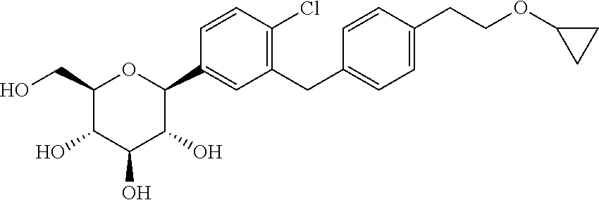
C1(CO)C(O)C(O)C(O)C(C2=CC(CC3=CC=C(CCOC4CC4)C=C3)=C(Cl)C=C2)O1
